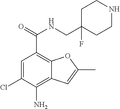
C1=C(Cl)C(N)=C2C(=C1C(NCC1(F)CCNCC1)=O)OC(C)=C2
